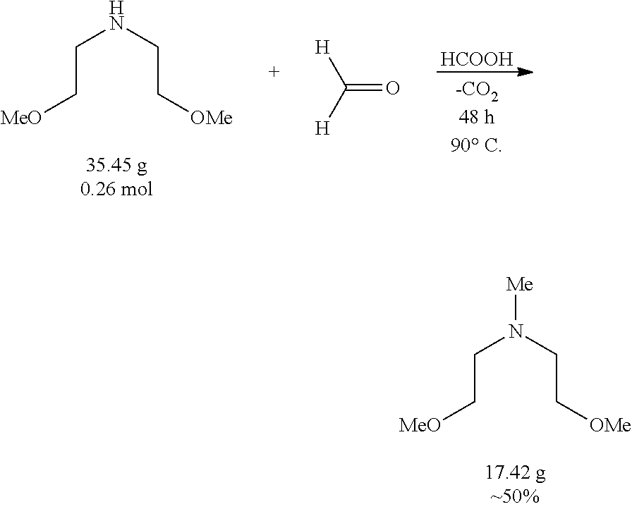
C(C[MeO])NCC[OMe].[HCOOH].[H]C([H])=O.C(C[MeO])N(CC[OMe])[Me]
